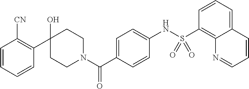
C1(O)(C2=C([CN])C=CC=C2)CCN(C(C2=CC=C(NS(C3=C4C(=CC=C3)C=CC=N4)(=O)=O)C=C2)=O)CC1
